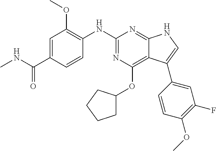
C1=C(C(NC)=O)C=CC(NC2=NC(OC3CCCC3)=C3C(=N2)NC=C3C2=CC(F)=C(OC)C=C2)=C1OC
